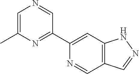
C12=C(C=C(C3=NC(C)=CN=C3)N=C1)NN=C2
